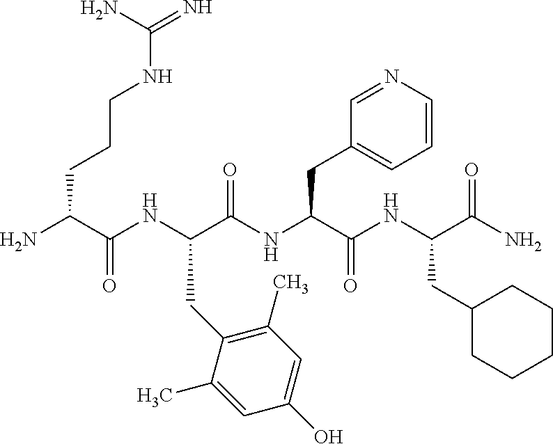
NC(C(NC(C(NC(C(NC(C(N)=O)CC1CCCCC1)=O)CC1=CC=CN=C1)=O)CC1=C(C)C=C(O)C=C1C)=O)CCCNC(=N)N
